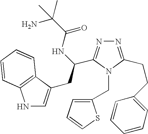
N1=C(CCC2=CC=CC=C2)N(CC2=CC=CS2)C(C(CC2=CNC3=C2C=CC=C3)NC(=O)C(N)(C)C)=N1
